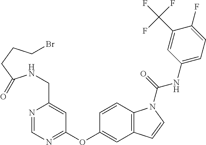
N1=CN=C(OC2=CC3=C(C=C2)N(C(NC2=CC=C(F)C(C(F)(F)F)=C2)=O)C=C3)C=C1CNC(CCCBr)=O
